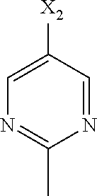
C1([X2])=CN=C(C)N=C1
